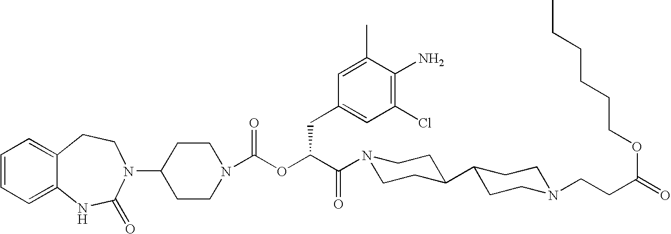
C1(N2C(=O)NC3=CC=CC=C3CC2)CCN(C(OC(C(=O)N2CCC(C3CCN(CCC(=O)OCCCCCC)CC3)CC2)CC2=CC(Cl)=C(N)C(C)=C2)=O)CC1
